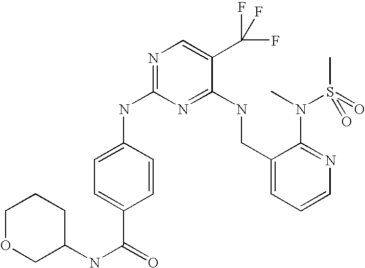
C1(CNC2=NC(NC3=CC=C(C(=O)NC4COCCC4)C=C3)=NC=C2C(F)(F)F)=CC=CN=C1N(C)S(C)(=O)=O
